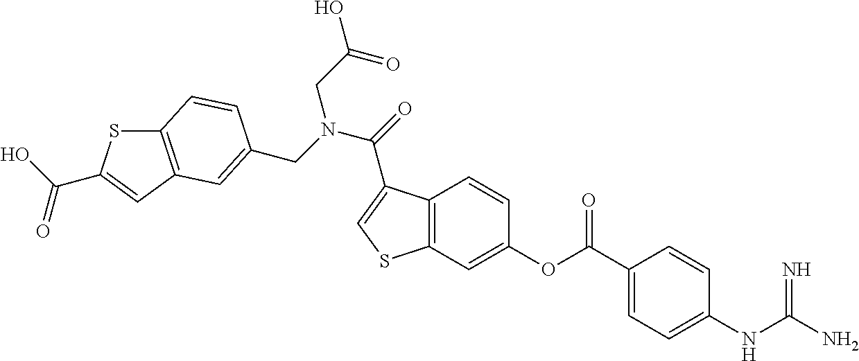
C12=C(C=C(OC(C3=CC=C(NC(N)=N)C=C3)=O)C=C1)SC=C2C(=O)N(CC1=CC2=C(SC(C(=O)O)=C2)C=C1)CC(O)=O
